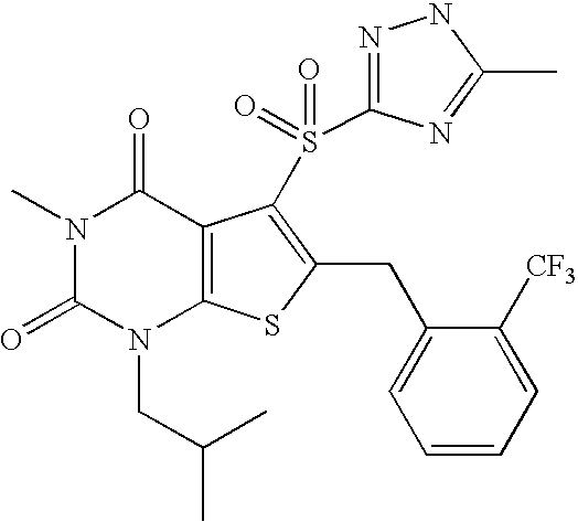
N1(C)C(=O)N(CC(C)C)C2=C(C1=O)C(S(C1=NNC(C)=N1)(=O)=O)=C(CC1=CC=CC=C1[CF3])S2
